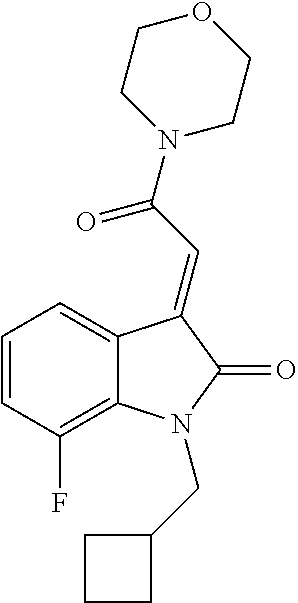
C1=C2C(=C(F)C=C1)N(CC1CCC1)C(=O)C2=CC(=O)N1CCOCC1
